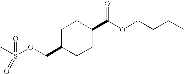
C1C(COS(C)(=O)=O)CCC(C(OCCCC)=O)C1
